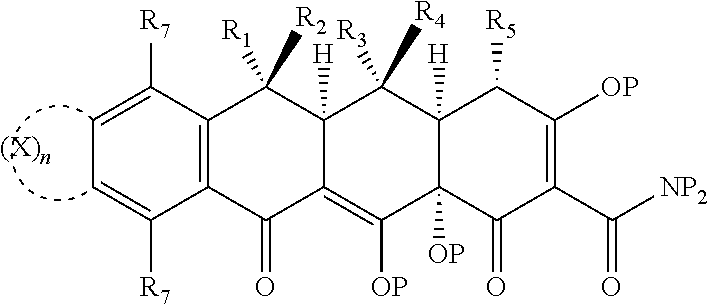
C12=C(C([R7])=CC=C1[R7])C([R1])([R2])C1([H])C(=C([OP])C3([OP])C([H])(C1([R3])[R4])C([R5])C([OP])=C(C(=O)[NP2])C3=O)C2=O
